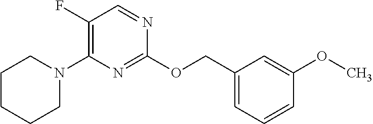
C1(OCC2=CC=CC(OC)=C2)=NC(N2CCCCC2)=C(F)C=N1
